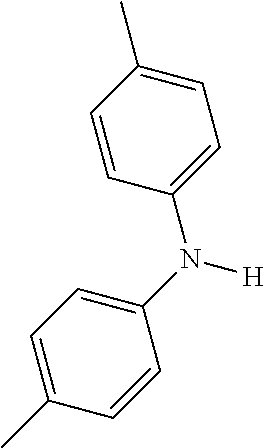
C1=C(C)C=CC(N(C2=CC=C(C)C=C2)[H])=C1
